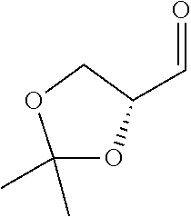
C1(C)(C)OC(C=O)CO1
